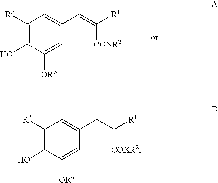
C1([R5])=C(O)C([OR6])=CC(C=C([R1])[COXR2])=C1.C1([R5])=C(O)C([OR6])=CC(CC([R1])[COXR2])=C1
